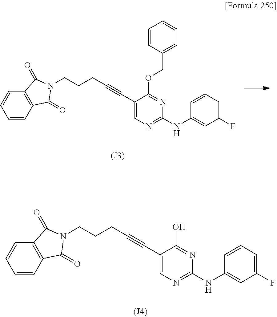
C1=CC2=C(C=C1)C(=O)N(CCCC#CC1=CN=C(NC3=CC(F)=CC=C3)N=C1OCC1=CC=CC=C1)C2=O.C1=CC2=C(C=C1)C(=O)N(CCCC#CC1=CN=C(NC3=CC(F)=CC=C3)N=C1O)C2=O
